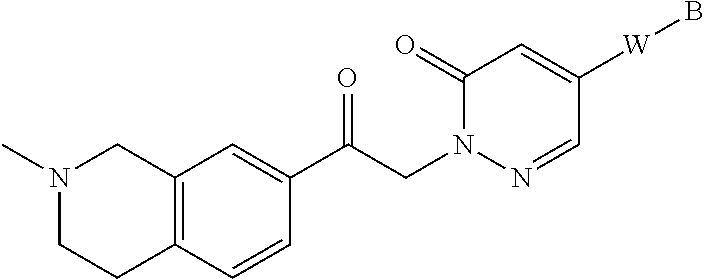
N1(C)CCC2=C(C1)C=C(C(CN1N=CC([W]B)=CC1=O)=O)C=C2
